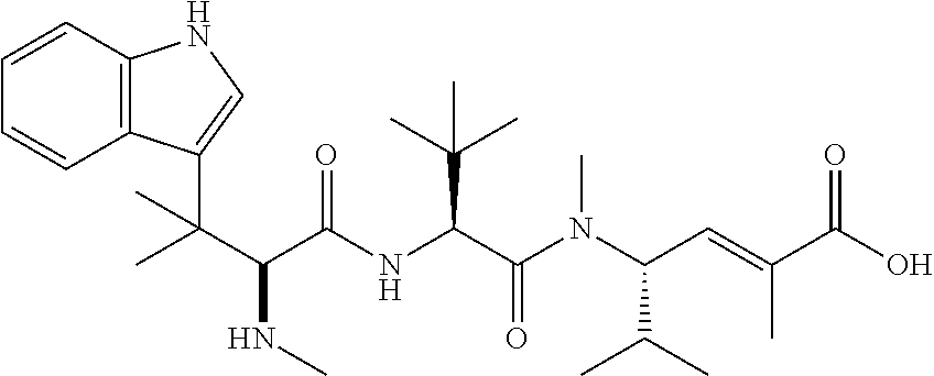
C12=C(C=CC=C1)NC=C2C(C(NC)C(NC(C(N(C(C=C(C(O)=O)C)C(C)C)C)=O)C(C)(C)C)=O)(C)C
